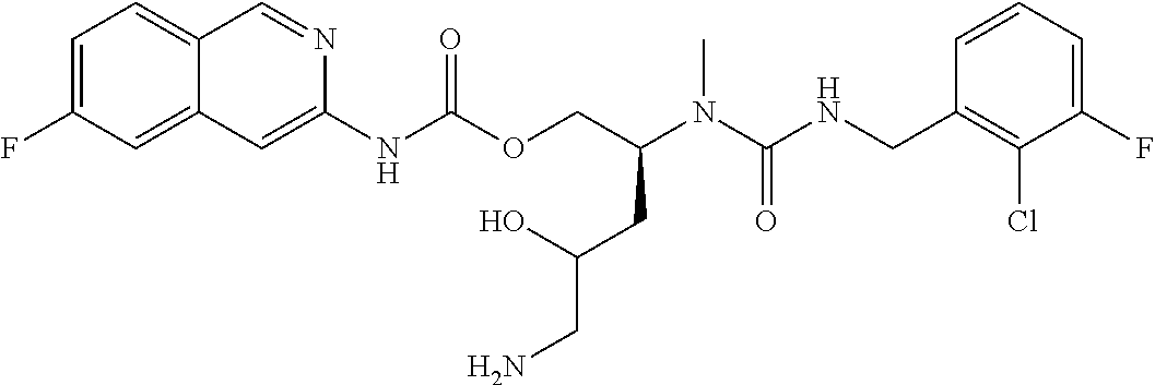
C1=CC(CNC(N(C(COC(NC2=CC3=CC(F)=CC=C3C=N2)=O)CC(CN)O)C)=O)=C(Cl)C(F)=C1
